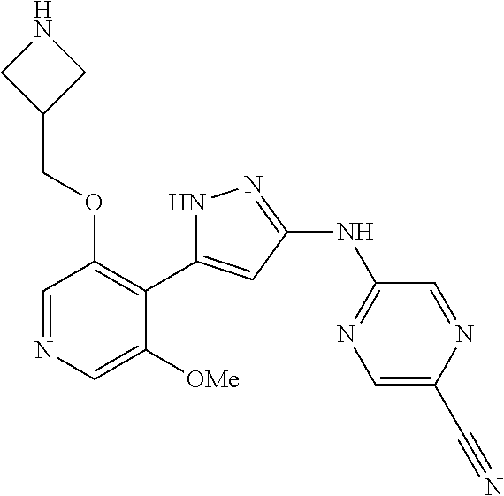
C1=NC=C([OMe])C(C2=CC(NC3=NC=C(C#N)N=C3)=NN2)=C1OCC1CNC1
